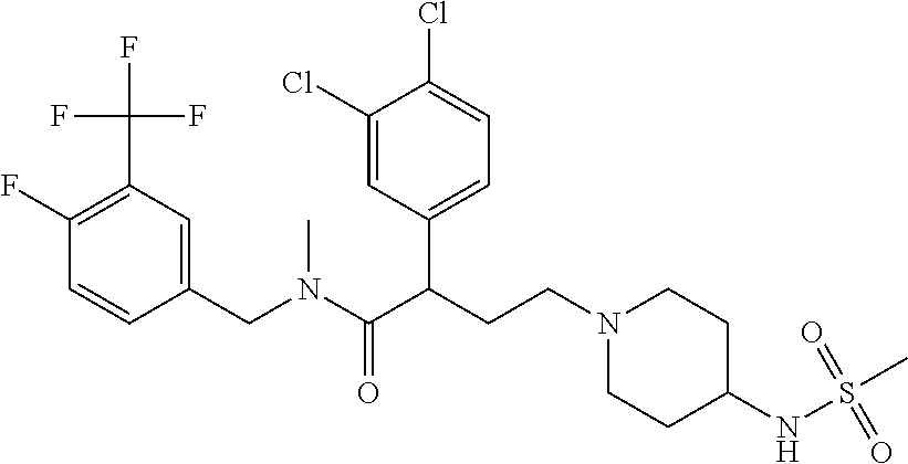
C1(CN(C(C(CCN2CCC(NS(C)(=O)=O)CC2)C2=CC=C(Cl)C(Cl)=C2)=O)C)=CC(C(F)(F)F)=C(F)C=C1
